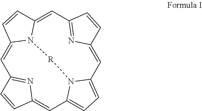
C1=C2N3C(=CC4=NC(=CC5=CC=C(N5[R]3)C=C3N=C1C=C3)C=C4)C=C2
